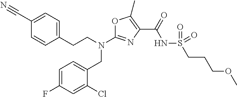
N(C1=NC(C(=O)NS(=O)(=O)CCCOC)=C(C)O1)(CC1=CC=C(F)C=C1Cl)CCC1=CC=C(C#N)C=C1
